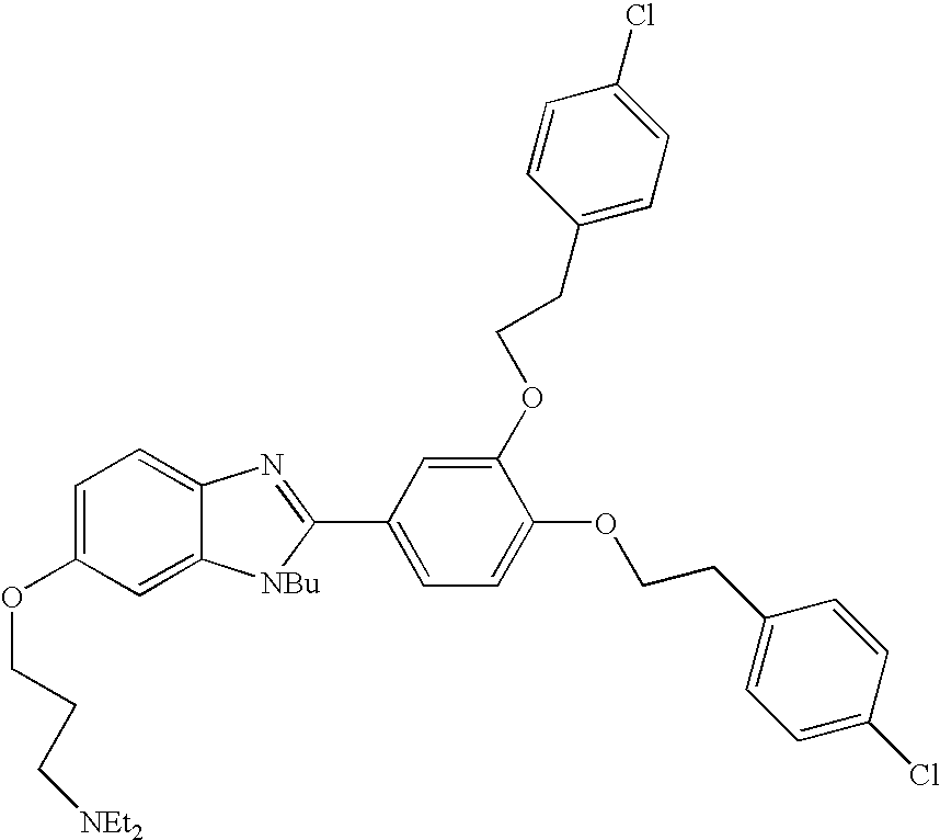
C1=C(OCCC[NEt2])C=C2C(=C1)N=C(C1=CC=C(OCCC3=CC=C(Cl)C=C3)C(OCCC3=CC=C(Cl)C=C3)=C1)[NBu]2
